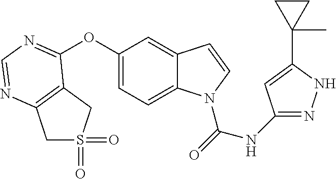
C1(OC2=NC=NC3=C2CS(=O)(=O)C3)=CC=C2C(=C1)C=CN2C(NC1=NNC(C2(C)CC2)=C1)=O
